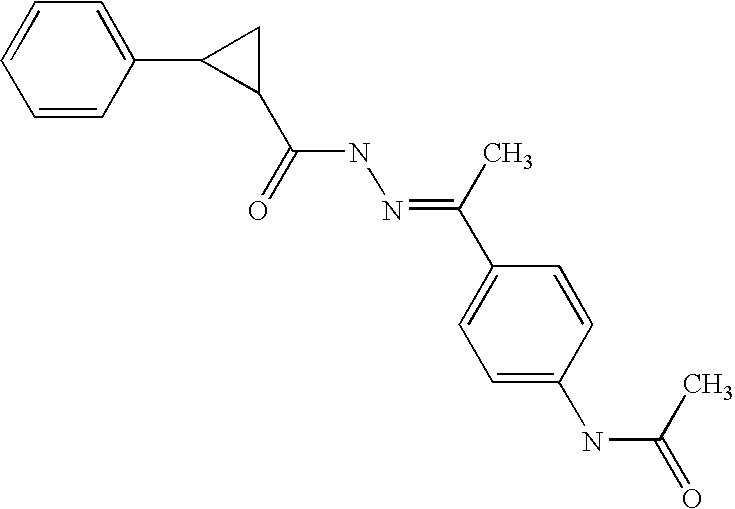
C1=CC(C2C(C(NN=C(C)C3=CC=C(NC(C)=O)C=C3)=O)C2)=CC=C1
